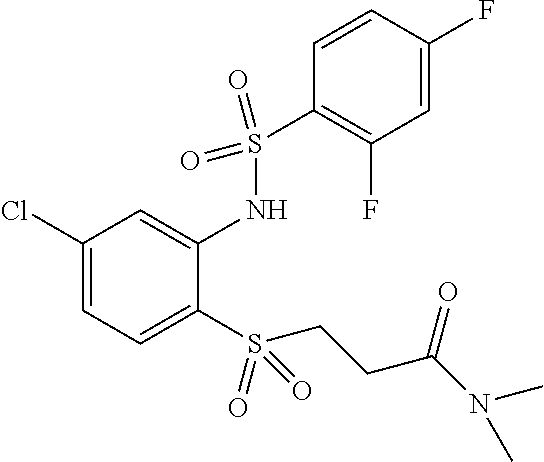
C1(Cl)=CC=C(S(CCC(=O)N(C)C)(=O)=O)C(NS(C2=C(F)C=C(F)C=C2)(=O)=O)=C1
